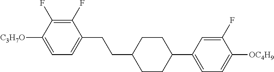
C1(F)=C(F)C([C3H7O])=CC=C1CCC1CCC(C2=CC=C([OC4H9])C(F)=C2)CC1
